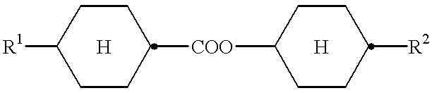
[R1]C1CCC([COO]C2CCC([R2])CC2)CC1.[H].[H]
